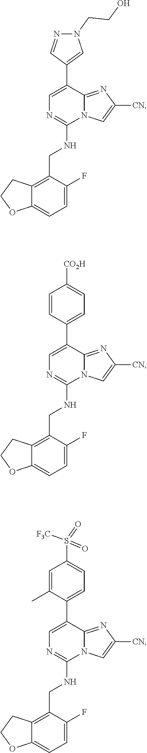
C1=C(F)C(CNC2=NC=C(C3=CN(CCO)N=C3)C3=NC([CN])=CN23)=C2C(=C1)OCC2.C1=C(F)C(CNC2=NC=C(C3=CC=C([CO2H])C=C3)C3=NC([CN])=CN23)=C2C(=C1)OCC2.C1=C(F)C(CNC2=NC=C(C3=CC=C(S(=O)([F3C])=O)C=C3C)C3=NC([CN])=CN23)=C2C(=C1)OCC2
